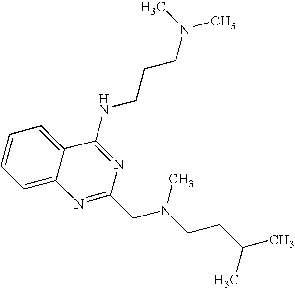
C12=CC=CC=C1C(NCCCN(C)C)=NC(CN(CCC(C)C)C)=N2
